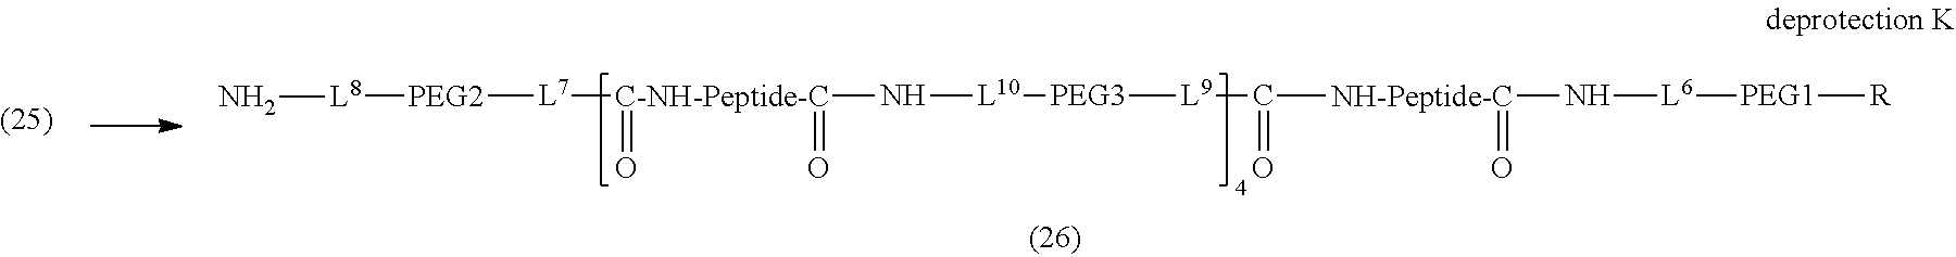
[C-NH-Peptide-C](N[L10][PEG3][L9]C(=O)[NH-Peptide-C](=O)N[L6][PEG1][R])(=O)(=O)[L7][PEG2][L8]N
